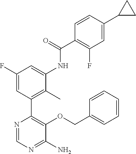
N1=CN=C(N)C(OCC2=CC=CC=C2)=C1C1=C(C)C(NC(C2=C(F)C=C(C3CC3)C=C2)=O)=CC(F)=C1
